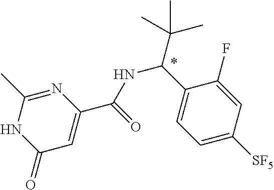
N1=C(C)NC(=O)C=C1C(=O)NC(C1=CC=C([SF5])C=C1F)C(C)(C)C
